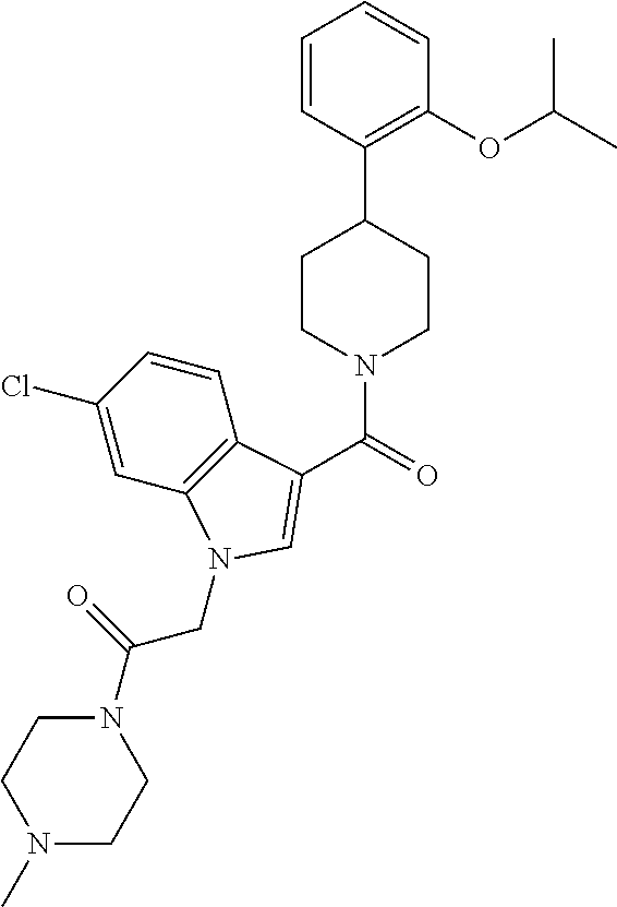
C1=CC(C2CCN(C(=O)C3=CN(CC(=O)N4CCN(C)CC4)C4=C3C=CC(Cl)=C4)CC2)=C(OC(C)C)C=C1
